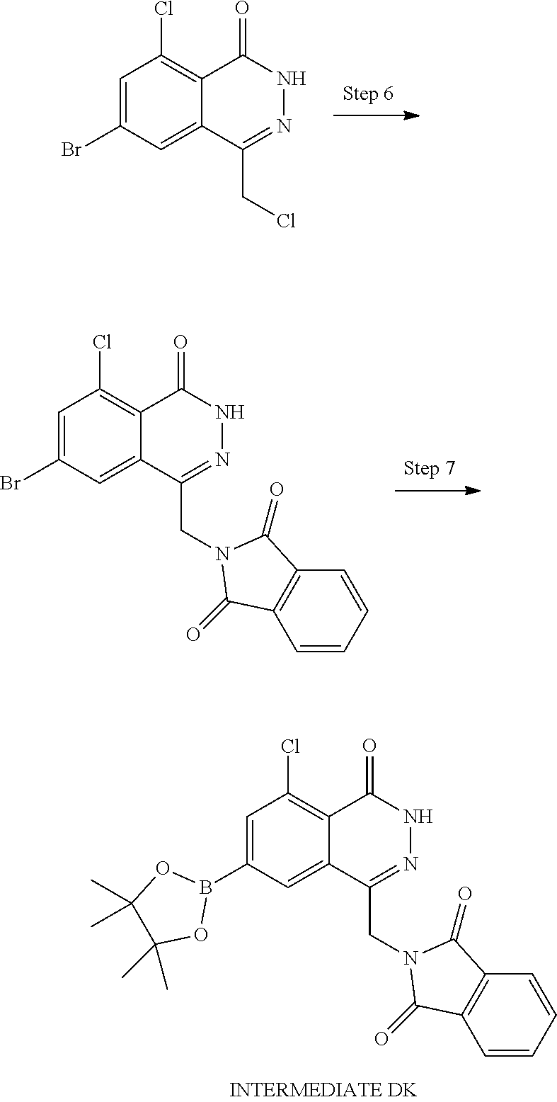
C12=C(Cl)C=C(B3OC(C)(C)C(C)(C)O3)C=C1C(CN1C(=O)C3=C(C=CC=C3)C1=O)=NNC2=O.C12=C(Cl)C=C(Br)C=C1C(CCl)=NNC2=O.C12=C(Cl)C=C(Br)C=C1C(CN1C(=O)C3=C(C=CC=C3)C1=O)=NNC2=O
